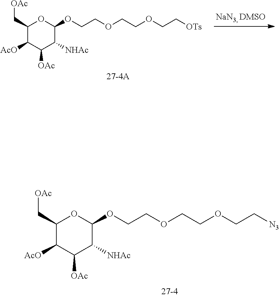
C1(C[OAc])C([AcO])C([OAc])C([NHAc])C(OCCOCCOCC[N3])O1.C1(C[OAc])C([AcO])C([OAc])C([NHAc])C(OCCOCCOCC[OTs])O1
